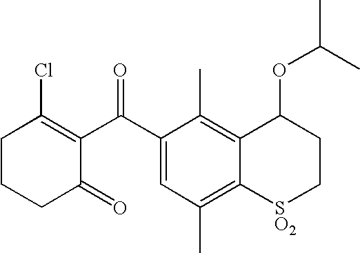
C1CCC(=O)C(C(C2=CC(C)=C3C(=C2C)C(OC(C)C)CC[SO2]3)=O)=C1Cl
